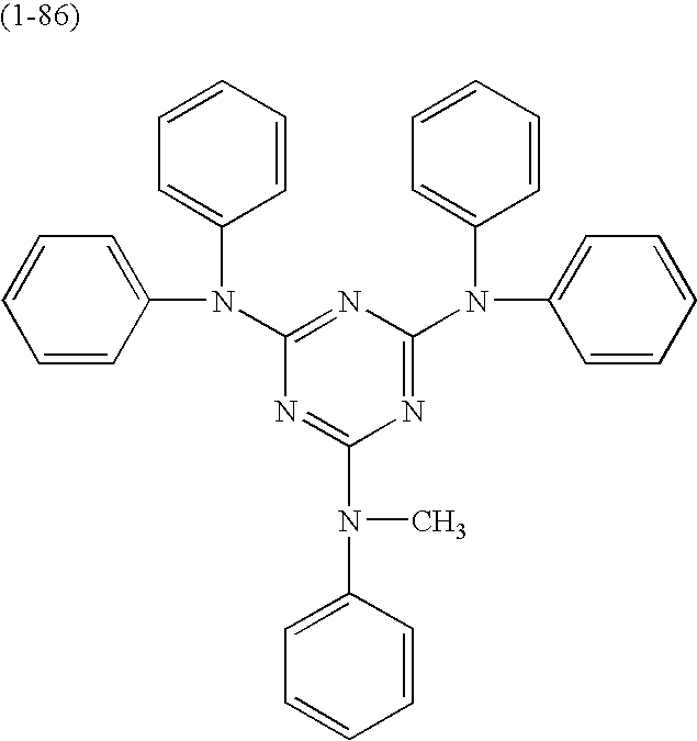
C1(N(C2=CC=CC=C2)C2=CC=CC=C2)=NC(N(C2=CC=CC=C2)C2=CC=CC=C2)=NC(N(C2=CC=CC=C2)C)=N1
